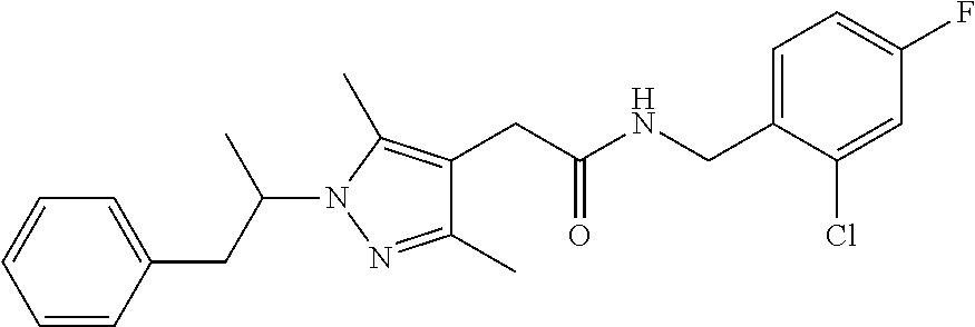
C1=C(CNC(CC2=C(C)N(C(CC3=CC=CC=C3)C)N=C2C)=O)C(Cl)=CC(F)=C1
